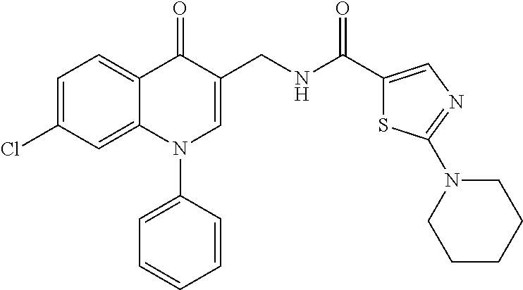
C1=C(Cl)C=C2C(=C1)C(=O)C(CNC(C1=CN=C(N3CCCCC3)S1)=O)=CN2C1=CC=CC=C1
